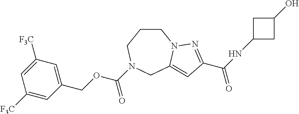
C1CCN(C(OCC2=CC([F3C])=CC([F3C])=C2)=O)CC2=CC(C(=O)NC3CC(O)C3)=NN12
